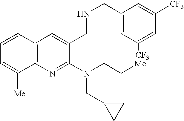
C12=C(N=C(N(CC[Me])CC3CC3)C(CNCC3=CC([CF3])=CC([CF3])=C3)=C1)C([Me])=CC=C2
